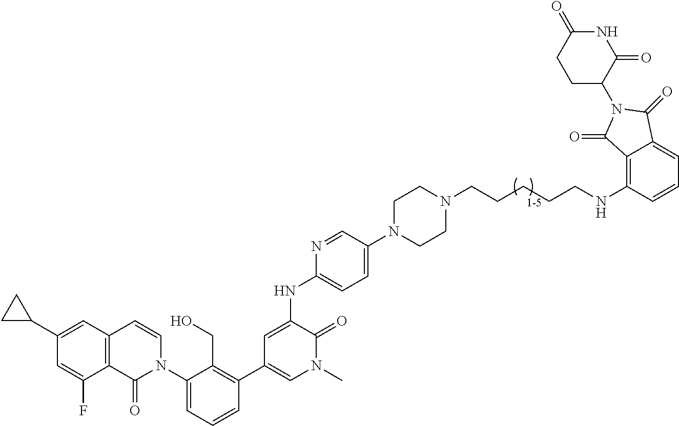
C12=C(C=C(C3CC3)C=C1F)C=CN(C1=CC=CC(C3=CN(C)C(=O)C(NC4=CC=C(N5CCN(CCCCCNC6=C7C(=CC=C6)C(=O)N(C6C(=O)NC(=O)CC6)C7=O)CC5)C=N4)=C3)=C1CO)C2=O
